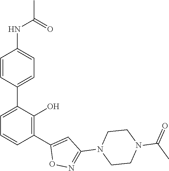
C1=CC(C2=CC=CC(C3=CC(N4CCN(C(C)=O)CC4)=NO3)=C2O)=CC=C1NC(=O)C
